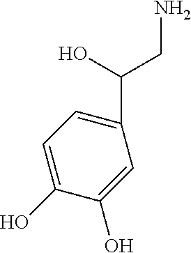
C1=C(O)C(O)=CC(C(O)CN)=C1
